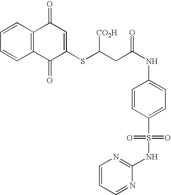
C1=CC2=C(C=C1)C(=O)C(SC(CC(NC1=CC=C(S(=O)(=O)NC3=NC=CC=N3)C=C1)=O)[CO2H])=CC2=O
